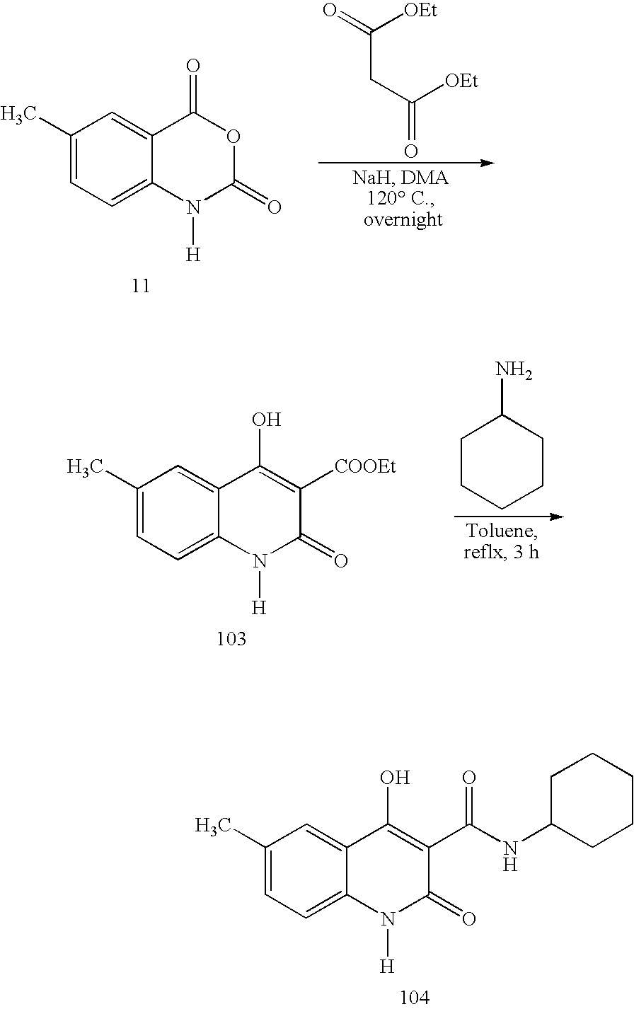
C1(=O)C2=CC(C)=CC=C2N([H])C(=O)O1.C(CC(=O)[OEt])(=O)[OEt].C1(O)=C([COOEt])C(=O)N([H])C2=CC=C(C)C=C12.C1CCCCC1N.C1(O)=C(C(NC2CCCCC2)=O)C(=O)N([H])C2=CC=C(C)C=C12
